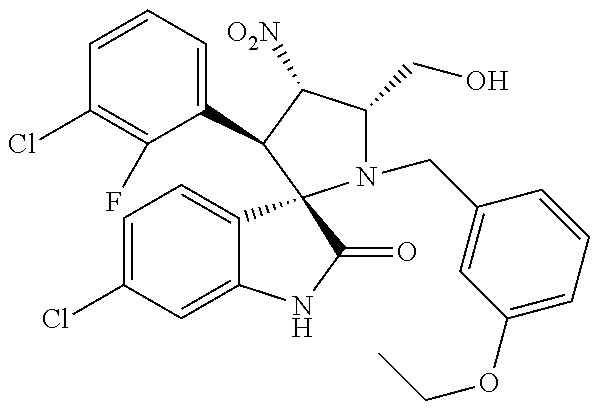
C1=CC=C(C2C([O2N])C(CO)N(CC3=CC(OCC)=CC=C3)C23C2=CC=C(Cl)C=C2NC3=O)C(F)=C1Cl
